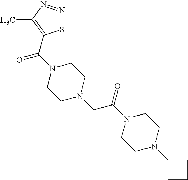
S1N=NC(C)=C1C(N1CCN(CC(N2CCN(C3CCC3)CC2)=O)CC1)=O
